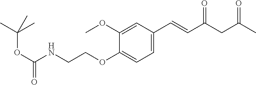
C1(OCCNC(OC(C)(C)C)=O)=CC=C(C=CC(=O)CC(=O)C)C=C1OC
